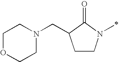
C1CN(C)C(=O)C1CN1CCOCC1
